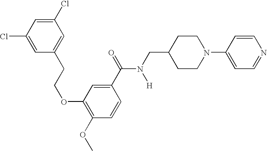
C1=C(Cl)C=C(Cl)C=C1CCOC1=C(OC)C=CC(C(=O)N([H])CC2CCN(C3=CC=NC=C3)CC2)=C1
